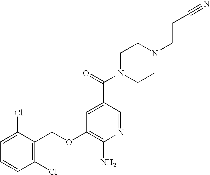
C1(Cl)=C(COC2=C(N)N=CC(C(=O)N3CCN(CCC#N)CC3)=C2)C(Cl)=CC=C1
